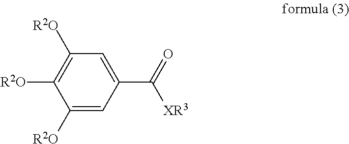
C1([R2O])=C([R2O])C([R2O])=CC(C(=O)[XR3])=C1
